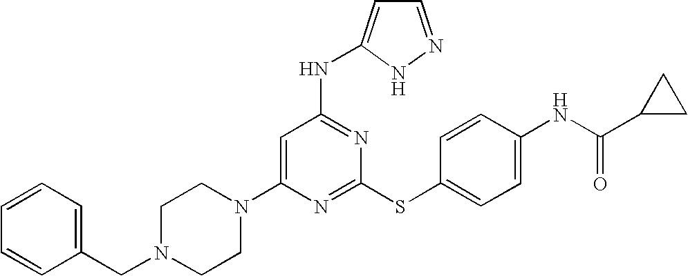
N1(C2=CC(NC3=CC=NN3)=NC(SC3=CC=C(NC(=O)C4CC4)C=C3)=N2)CCN(CC2=CC=CC=C2)CC1
